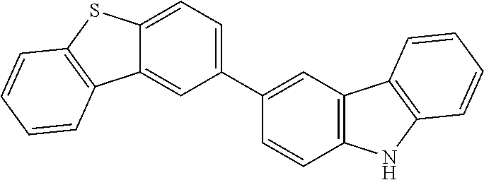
C12=CC=C(C3=CC4=C(C=C3)NC3=C4C=CC=C3)C=C1C1=C(S2)C=CC=C1
